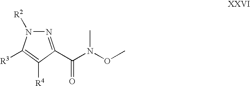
N1=C(C(N(OC)C)=O)C([R4])=C([R3])N1[R2]
